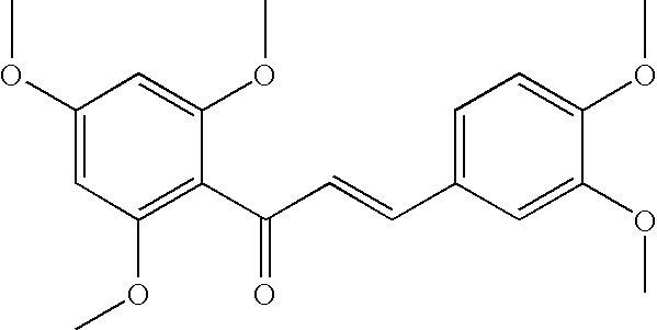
C1(OC)=CC(OC)=C(C(C=CC2=CC=C(OC)C(OC)=C2)=O)C(OC)=C1
